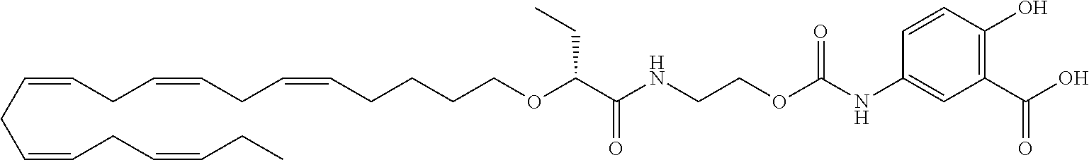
C(OC(C(NCCOC(NC1=CC(C(O)=O)=C(O)C=C1)=O)=O)CC)CCCC=CCC=CCC=CCC=CCC=CCC
